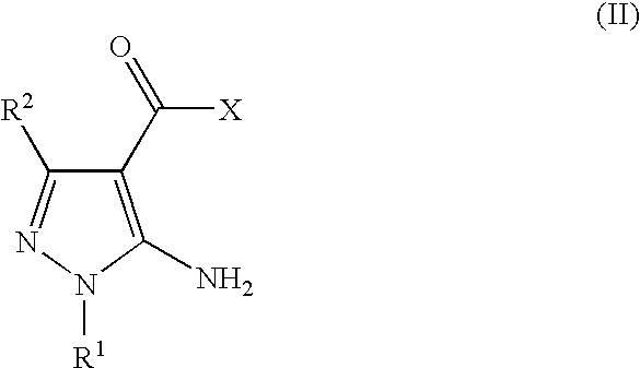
C1(C(=O)[X])=C(N)N([R1])N=C1[R2]
